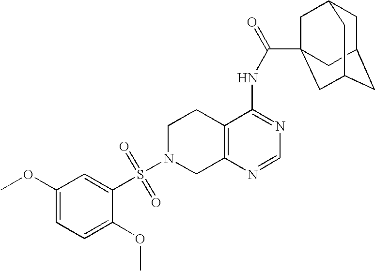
C1N(S(=O)(=O)C2=CC(OC)=CC=C2OC)CC2=C(C1)C(NC(=O)C13CC4CC(CC(C1)C4)C3)=NC=N2
